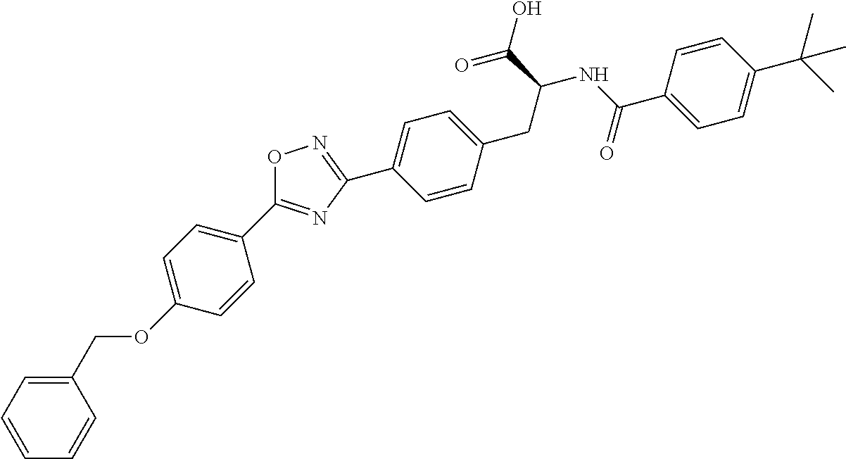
C1(C2=NC(C3=CC=C(CC(C(=O)O)NC(C4=CC=C(C(C)(C)C)C=C4)=O)C=C3)=NO2)=CC=C(OCC2=CC=CC=C2)C=C1
